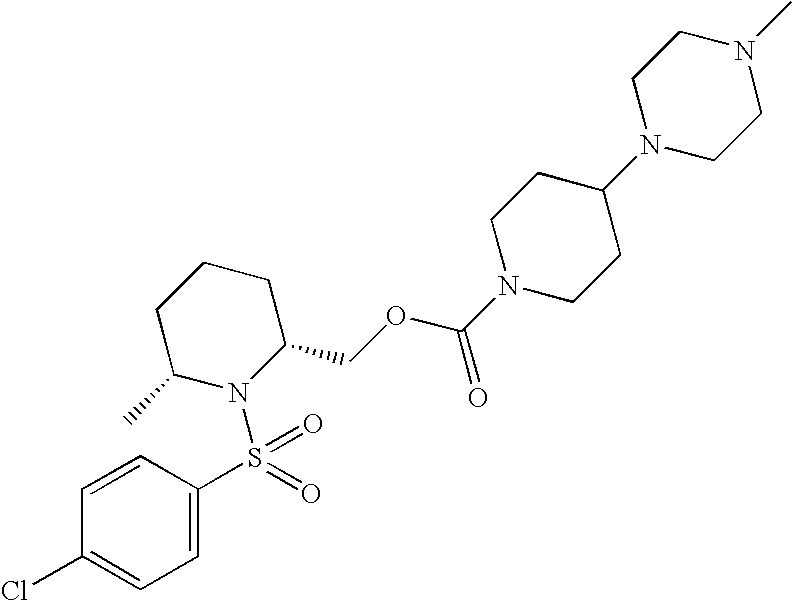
C1=C(S(N2C(COC(N3CCC(N4CCN(C)CC4)CC3)=O)CCCC2C)(=O)=O)C=CC(Cl)=C1
